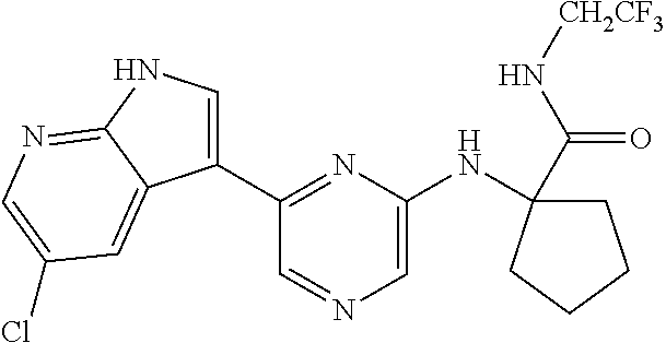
C1C(C(N[CH2CF3])=O)(NC2=CN=CC(C3=CNC4=NC=C(Cl)C=C34)=N2)CCC1
